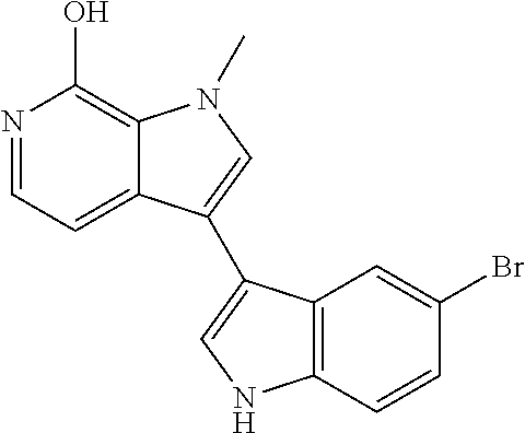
N1=CC=C2C(=C1O)N(C)C=C2C1=CNC2=C1C=C(Br)C=C2
